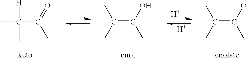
CC(C(=O)C)(C)[H].C(=C(O)C)(C)C.[H].[H].C(=C([O-])C)(C)C
